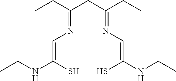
C(=NC=C(S)NCC)(CC(=NC=C(S)NCC)CC)CC
